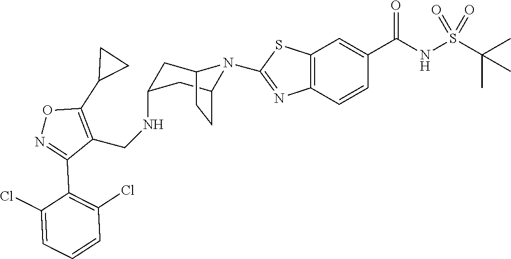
C1C2N(C3=NC4=C(C=C(C(NS(C(C)(C)C)(=O)=O)=O)C=C4)S3)C(CC2)CC1NCC1=C(C2CC2)ON=C1C1=C(Cl)C=CC=C1Cl
